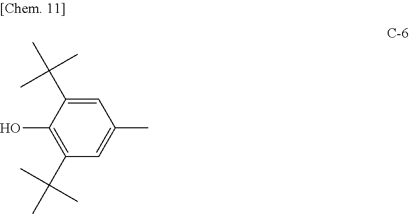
C1(O)=C(C(C)(C)C)C=C(C)C=C1C(C)(C)C
